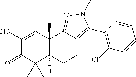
C1([NC])=CC2(C)C([H])(C(C)(C)C1=O)CCC1=C(C3=C(Cl)C=CC=C3)N(C)N=C21
